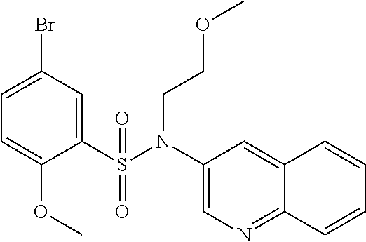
C1(S(N(C2=CN=C3C(=C2)C=CC=C3)CCOC)(=O)=O)=CC(Br)=CC=C1OC
